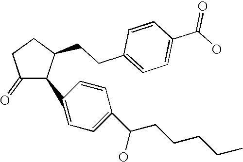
C1(=O)C(C2=CC=C(C(O)CCCCC)C=C2)C(CCC2=CC=C(C(O)=O)C=C2)CC1
